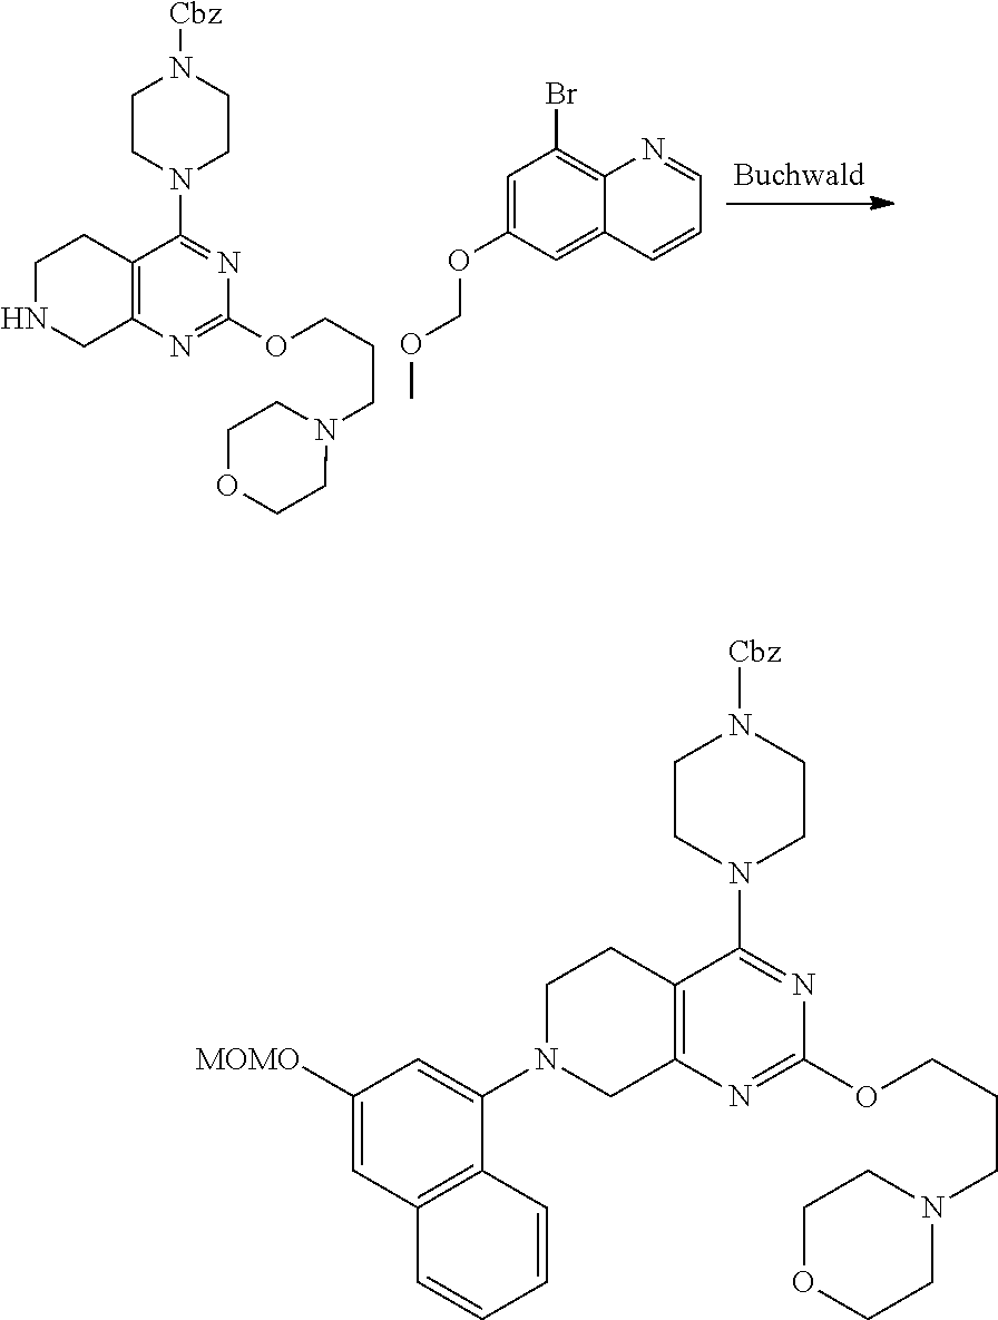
C1N(C2=CC([MOMO])=CC3=C2C=CC=C3)CC2=C(C1)C(N1CCN([Cbz])CC1)=NC(OCCCN1CCOCC1)=N2.C1NCC2=C(C1)C(N1CCN([Cbz])CC1)=NC(OCCCN1CCOCC1)=N2.C1=C(OCOC)C=C2C(=C1Br)N=CC=C2
